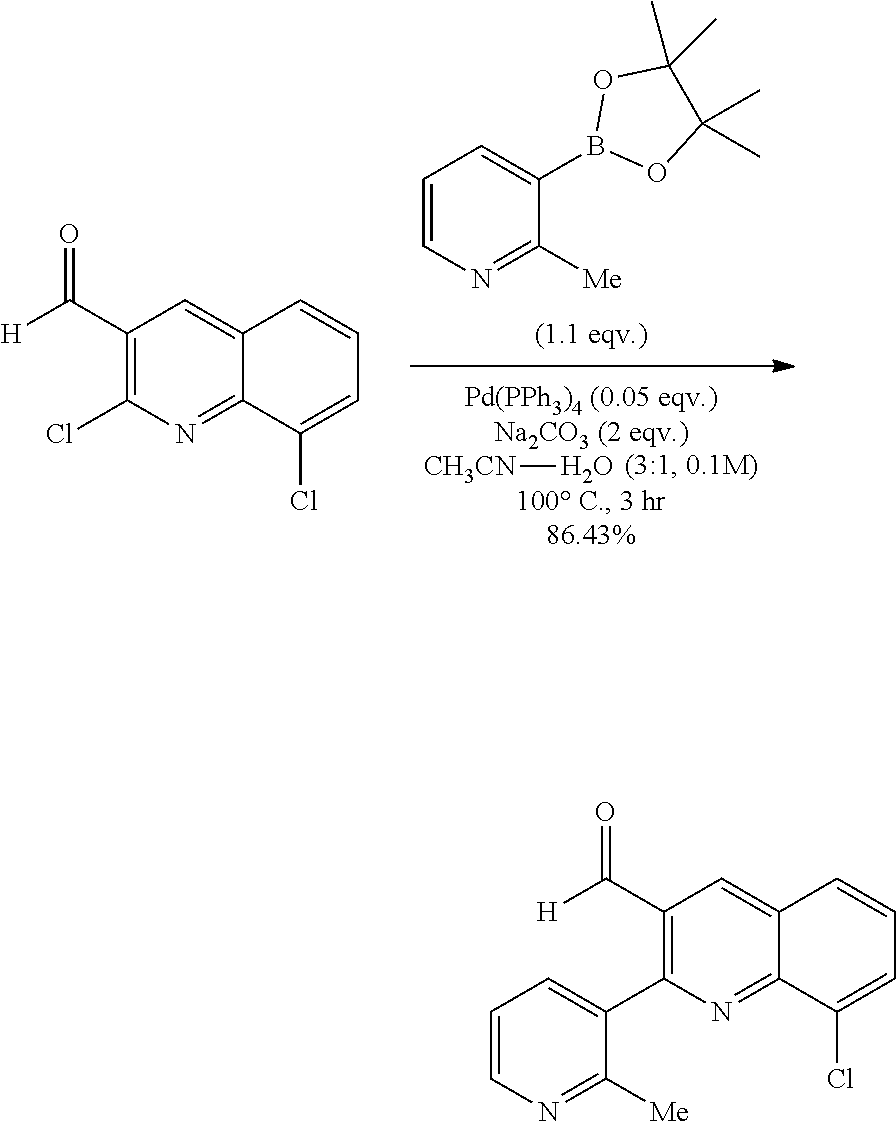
[CH3CN]O.C1=CN=C([Me])C(B2OC(C)(C)C(C)(C)O2)=C1.C12=NC(Cl)=C(C(=O)[H])C=C1C=CC=C2Cl.C12=NC(C3=CC=CN=C3[Me])=C(C(=O)[H])C=C1C=CC=C2Cl
